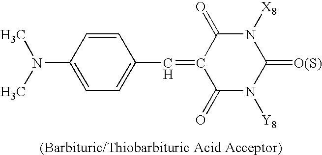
C1(N(C)C)=CC=C(C=C2C(=O)N([Y8])C(=[O(S)])N([X8])C2=O)C=C1
